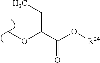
COC(C(O[R24])=O)CC
